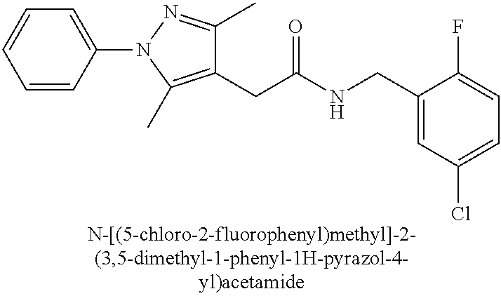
C1=CC(N2C(C)=C(CC(=O)NCC3=CC(Cl)=CC=C3F)C(C)=N2)=CC=C1
